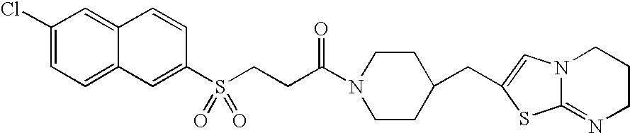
C1(Cl)=CC=C2C(=C1)C=CC(S(CCC(N1CCC(CC3=CN4C(=NCCC4)S3)CC1)=O)(=O)=O)=C2
